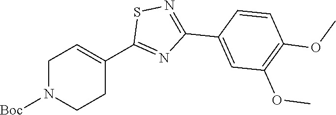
[Boc]N1CCC(C2=NC(C3=CC(OC)=C(OC)C=C3)=NS2)=CC1
